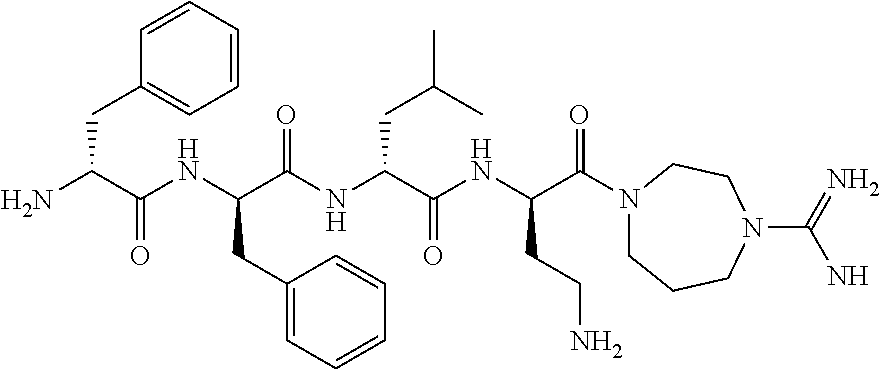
NC(C(NC(C(NC(C(NC(C(N1CCCN(C(N)=N)CC1)=O)CCN)=O)CC(C)C)=O)CC1=CC=CC=C1)=O)CC1=CC=CC=C1
